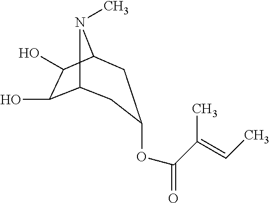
C12C(O)C(O)C(N1C)CC(OC(=O)C(C)=CC)C2
